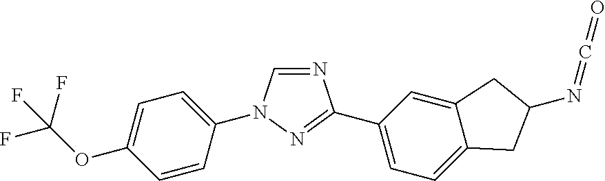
C1=CC(N2C=NC(C3=CC=C4C(=C3)CC(N=C=O)C4)=N2)=CC=C1OC(F)(F)F
